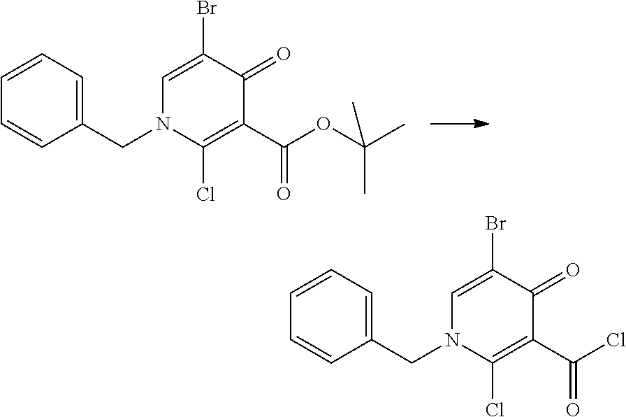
C1(CN2C=C(Br)C(=O)C(C(OC(C)(C)C)=O)=C2Cl)=CC=CC=C1.C1(CN2C=C(Br)C(=O)C(C(Cl)=O)=C2Cl)=CC=CC=C1
